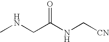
CNCC(NC[CN])=O
